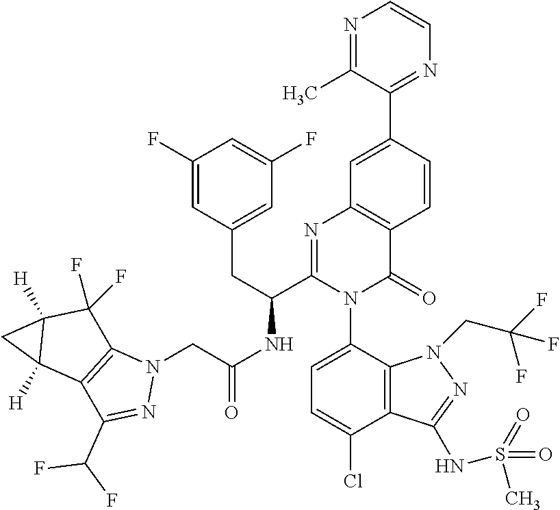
N1=C(C)C(C2=CC3=C(C=C2)C(=O)N(C2=CC=C(Cl)C4=C2N(CC(F)(F)F)N=C4NS(=O)(=O)C)C(C(CC2=CC(F)=CC(F)=C2)NC(=O)CN2C4=C(C(C(F)F)=N2)C2([H])C([H])(C4(F)F)C2)=N3)=NC=C1
